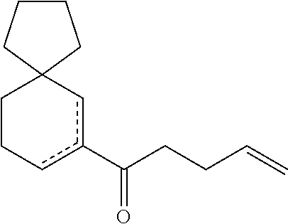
C1CCC2(C1)CCcc(C(CCC=C)=O)c2
